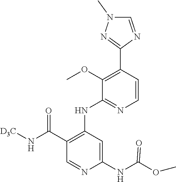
C1=NC(C2=C(OC)C(NC3=C(C(N[D3C])=O)C=NC(NC(OC)=O)=C3)=NC=C2)=NN1C
